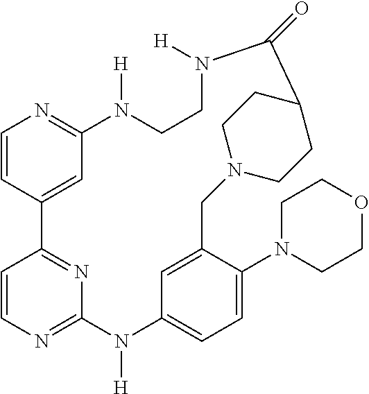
C1=CC2=CC(=N1)N([H])CCN([H])C(=O)C1CCN(CC3=CC(=CC=C3N3CCOCC3)N([H])C3=NC=CC2=N3)CC1
